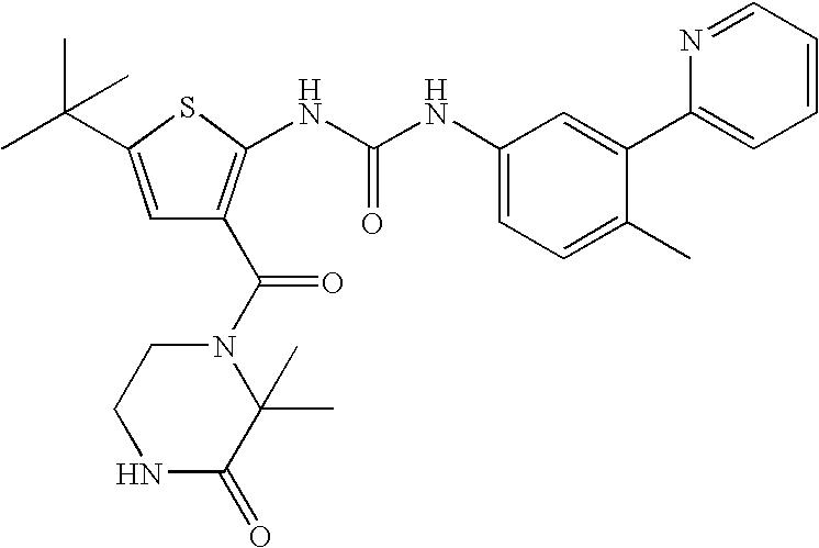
N1C(=O)C(C)(C)N(C(=O)C2=C(NC(NC3=CC=C(C)C(C4=CC=CC=N4)=C3)=O)SC(C(C)(C)C)=C2)CC1
